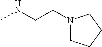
C(CNC)N1CCCC1
